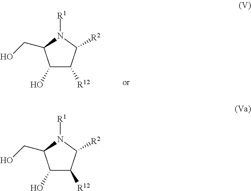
C1(O)C([R12])C([R2])N([R1])C1CO.C1(O)C([R12])C([R2])N([R1])C1CO
